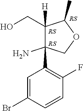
C1([H])(CO)C(C2=C(F)C=CC(Br)=C2)(N)COC1C
